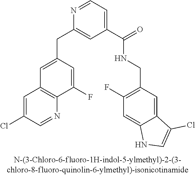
C1=C(CC2=CC(C(=O)NCC3=C(F)C=C4C(=C3)C(Cl)=CN4)=CC=N2)C=C(F)C2=C1C=C(Cl)C=N2
